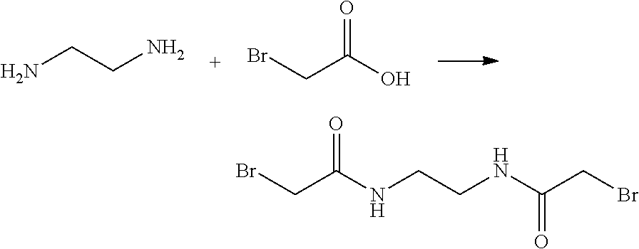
NCCN.BrCC(O)=O.BrCC(NCCNC(CBr)=O)=O
